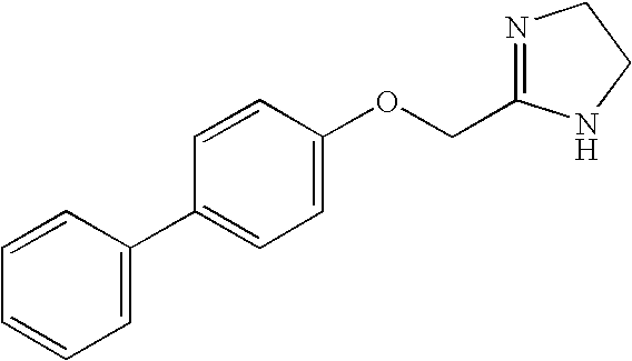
C1=C(OCC2=NCCN2)C=CC(C2=CC=CC=C2)=C1
